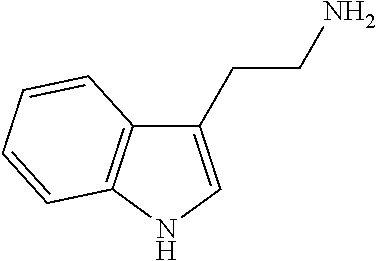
C1(CCN)=CNC2=C1C=CC=C2
